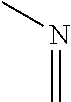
N(=C)C
